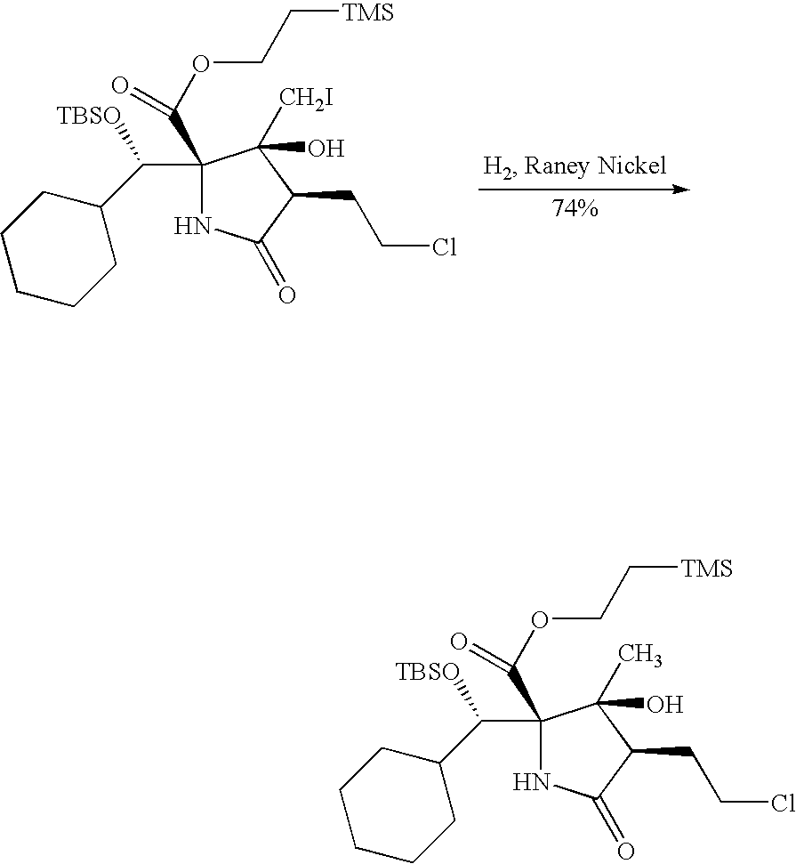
C1(C(C2CCCCC2)[TBSO])(C(OCC[TMS])=O)NC(=O)C(CCCl)C1(O)[CH2I].C1(C(C2CCCCC2)[TBSO])(C(OCC[TMS])=O)NC(=O)C(CCCl)C1(O)C
